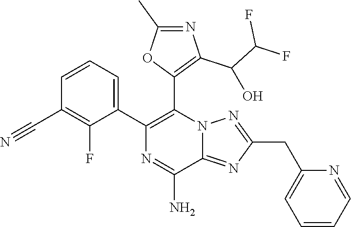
C1(C2=C(C3=C(C(C(F)F)O)N=C(C)O3)N3C(=NC(CC4=CC=CC=N4)=N3)C(N)=N2)=CC=CC(C#N)=C1F
